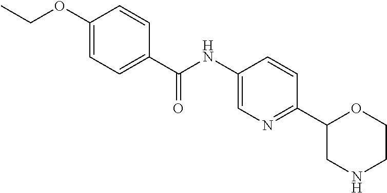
C(C1=CC=C(OCC)C=C1)(NC1=CN=C(C2CNCCO2)C=C1)=O
